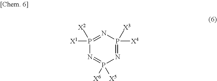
N1=P([X4])([X3])N=P([X1])([X2])N=P1([X6])[X5]
